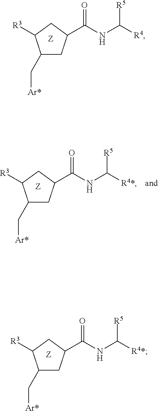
C1(C[Ar*])CC(C(NC([R5])[R4])=O)CC1[R3].C1(C[Ar*])CC(C(NC([R5])[R4*])=O)CC1[R3].C1(C[Ar*])CC(C(NC([R5])[R4*])=O)CC1[R3]
